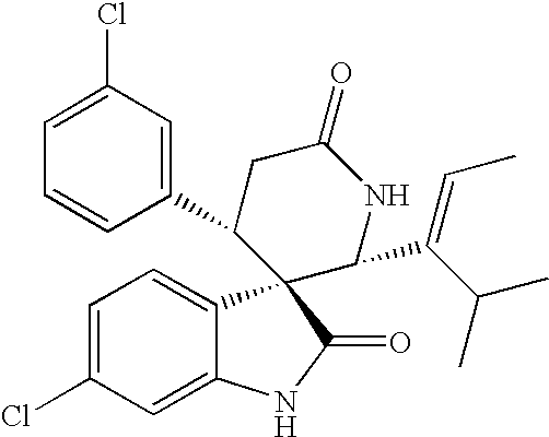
C1(C2CC(=O)NC(C(C(C)C)=CC)C23C2=CC=C(Cl)C=C2NC3=O)=CC(Cl)=CC=C1
